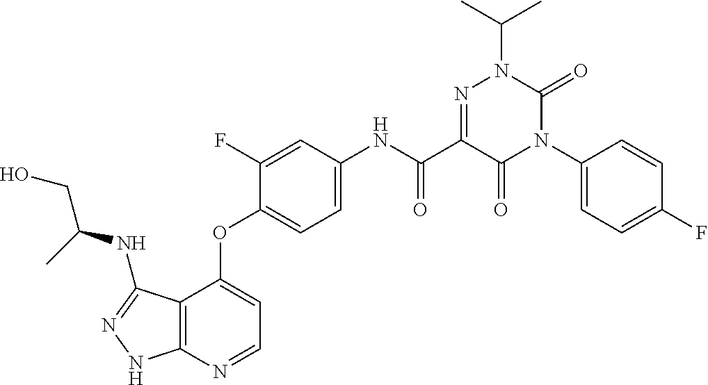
C12=C(N=CC=C1OC1=CC=C(NC(C3=NN(C(C)C)C(=O)N(C4=CC=C(F)C=C4)C3=O)=O)C=C1F)NN=C2NC(CO)C
